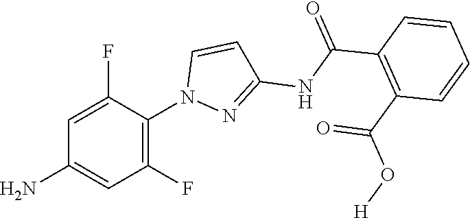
C1(F)=C(N2N=C(NC(C3=C(C(O[H])=O)C=CC=C3)=O)C=C2)C(F)=CC(N)=C1
